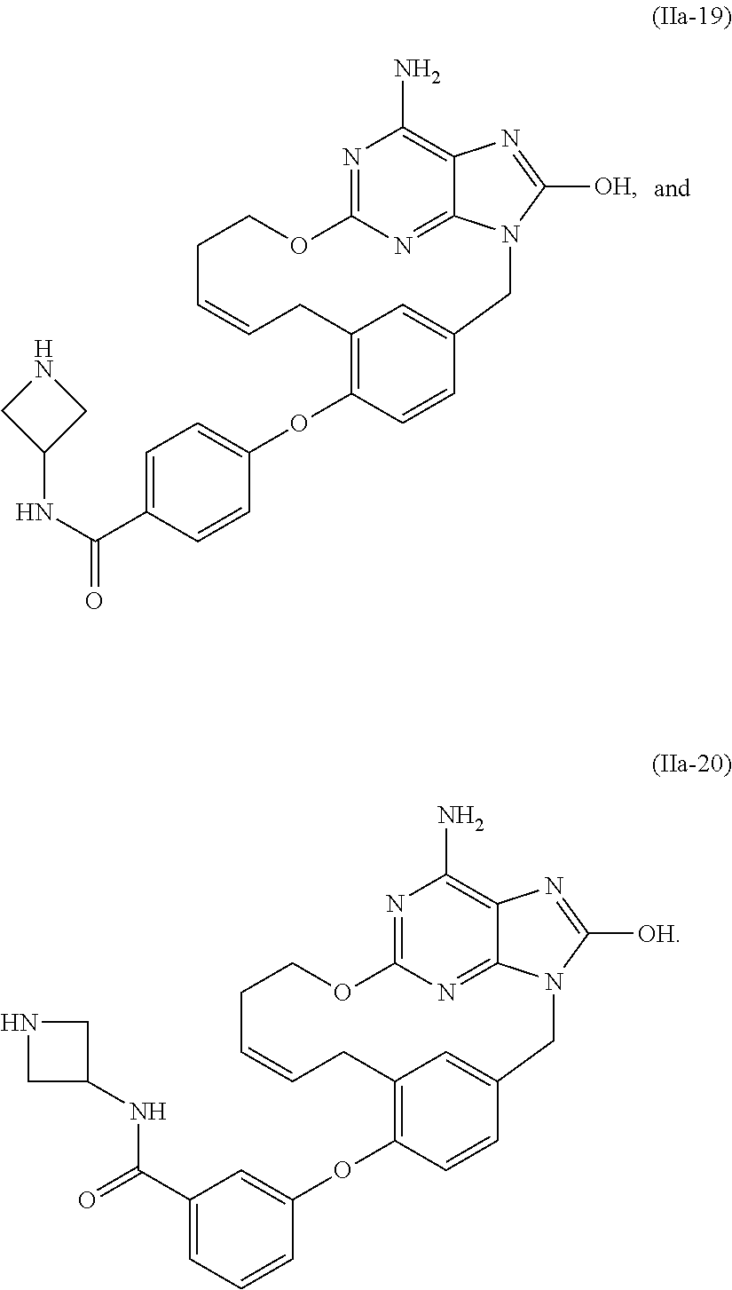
N1=C2N=C3C(=C1N)N=C([OH])N3CC1=CC(=C(OC3=CC=C(C(NC4CNC4)=O)C=C3)C=C1)CC=CCCO2.N1=C2N=C3C(=C1N)N=C([OH])N3CC1=CC(=C(OC3=CC(C(=O)NC4CNC4)=CC=C3)C=C1)CC=CCCO2
